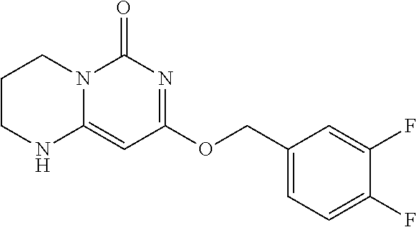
C1CNC2=CC(OCC3=CC=C(F)C(F)=C3)=NC(=O)N2C1
